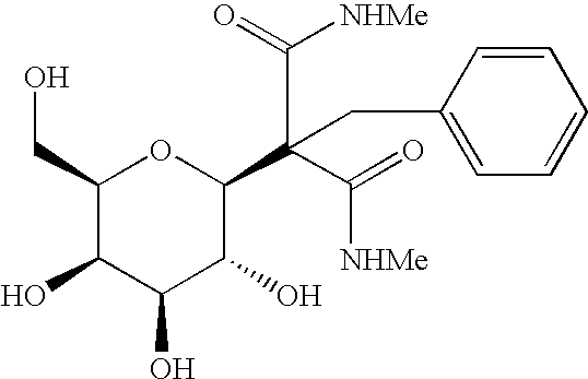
C1=CC(CC(C2C(O)C(O)C(O)C(CO)O2)(C([NHMe])=O)C(=O)[NHMe])=CC=C1
